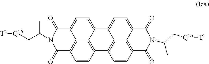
C12=CC=C3C4=C(C=CC(=C14)C1=C4C2=CC=C2C4=C(C=C1)C(=O)N(C(C[Q1b][T2])C)C2=O)C(=O)N(C(C[Q1a][T1])C)C3=O
